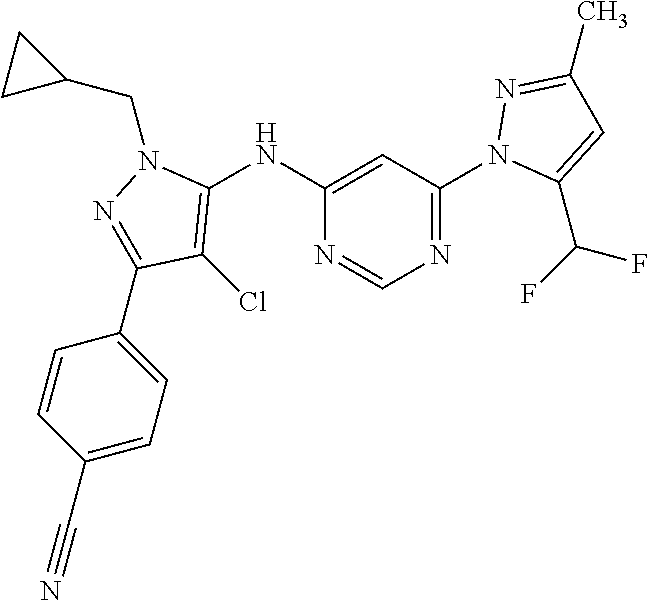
N1=C(N2C(C(F)F)=CC(C)=N2)C=C(NC2=C(Cl)C(C3=CC=C(C#N)C=C3)=NN2CC2CC2)N=C1
